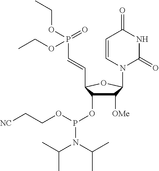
C1=CN(C2C([OMe])C(OP(N(C(C)C)C(C)C)OCC[NC])C(C=CP(OCC)(=O)OCC)O2)C(=O)NC1=O
